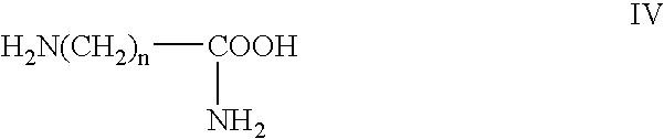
[H2N(CH2)n][COOH]N
